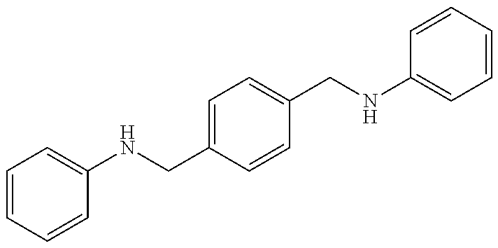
C1=CC=CC(NCC2=CC=C(CNC3=CC=CC=C3)C=C2)=C1
